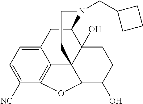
C12CC3=CC=C([NC])C4=C3C3(C1(O)CCC(O)C3O4)CCN2CC1CCC1
